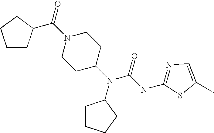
C1N(C(=O)C2CCCC2)CCC(N(C(=O)NC2=NC=C(C)S2)C2CCCC2)C1
